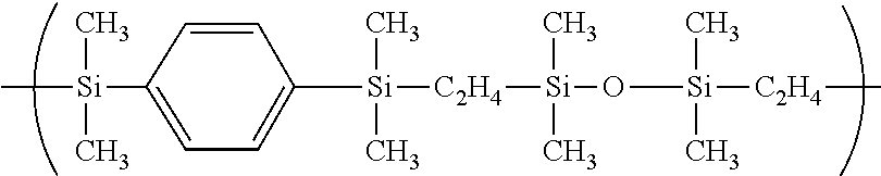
C[Si](C)(C1=CC=C([Si](C)([C2H4][Si](C)(C)O[Si](C)([C2H4]C)C)C)C=C1)C
